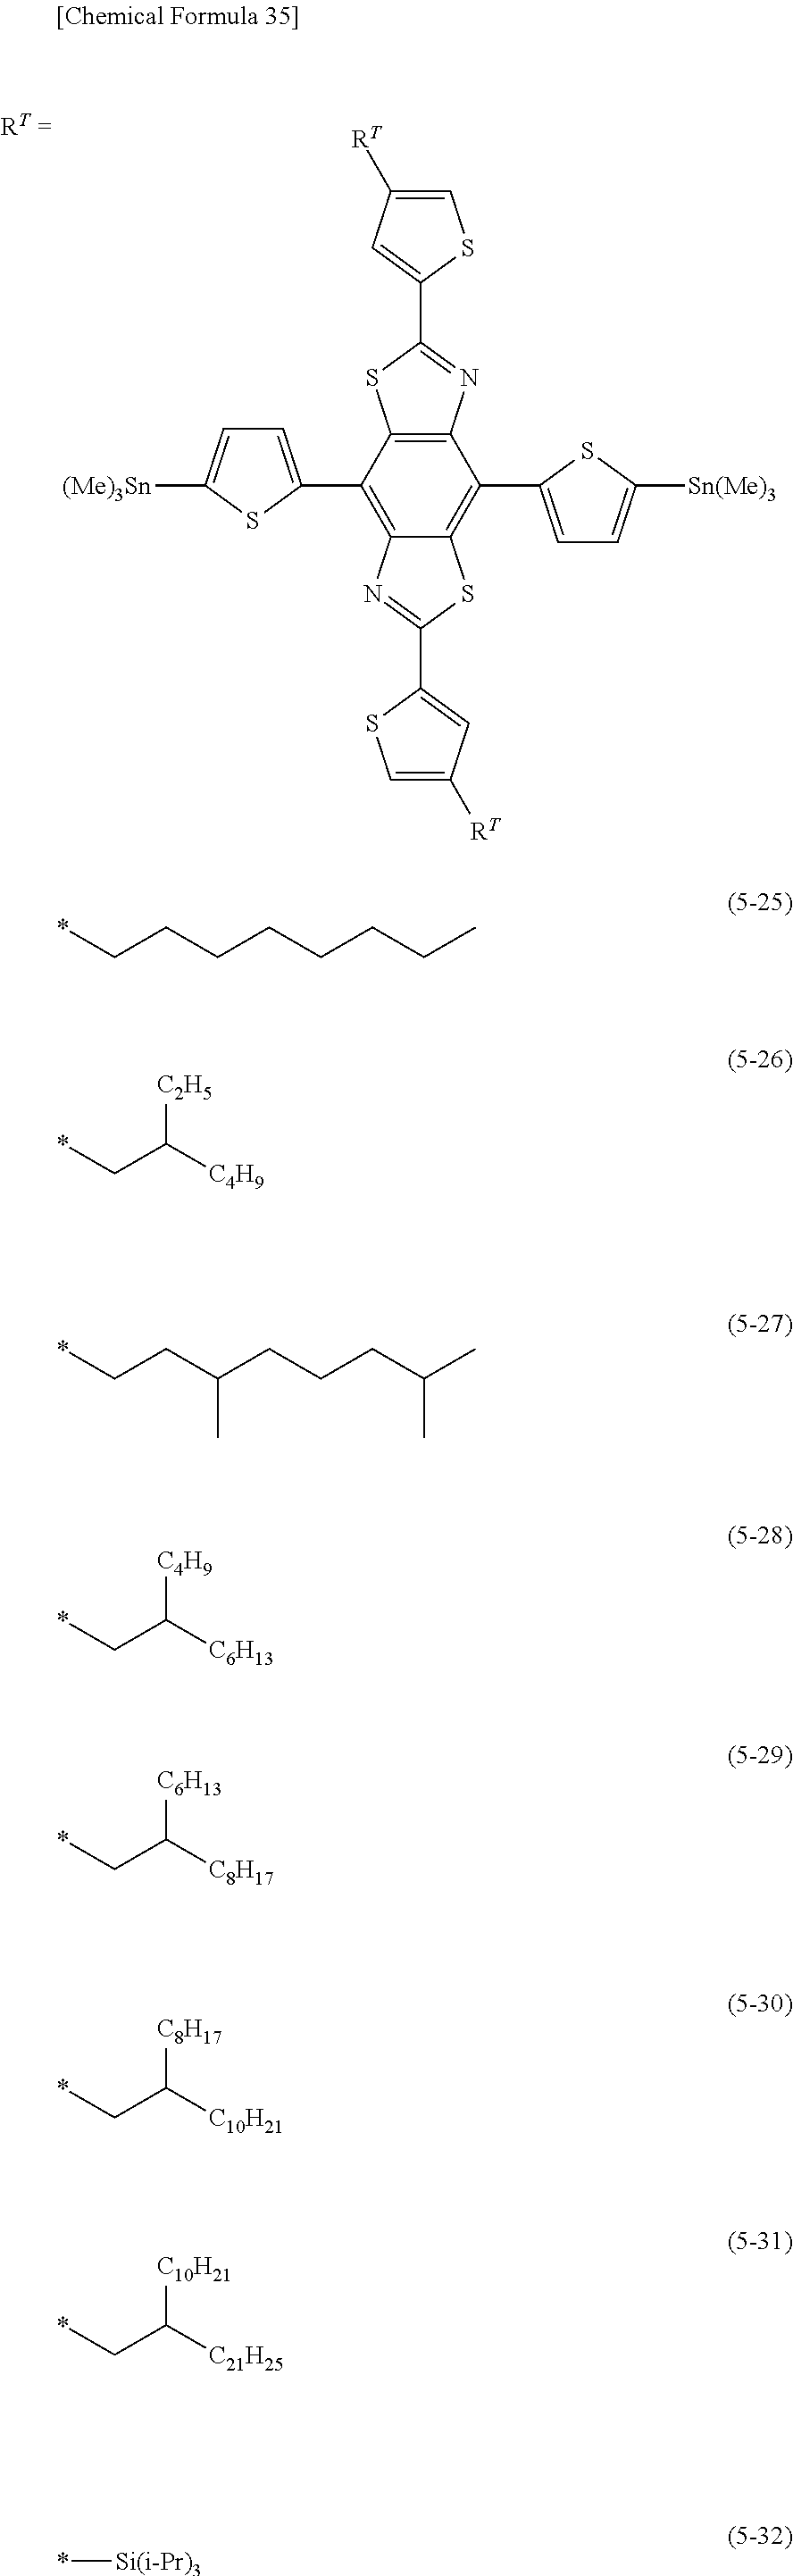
C12=C(C3=CC=C([(Me)3Sn])S3)C3=C(C(C4=CC=C([Sn(Me)3])S4)=C1SC(C1=CC([RT])=CS1)=N2)N=C(C1=CC([RT])=CS1)S3.*CCCCCCCC.*CC([C4H9])[C2H5].*CCC(CCCC(C)C)C.*CC([C6H13])[C4H9].*CC([C8H17])[C6H13].*CC([C10H21])[C8H17].*CC([C21H25])[C10H21].*[Si(i-Pr)3]
